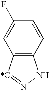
C12=C(NN=[*C]1)C=CC(F)=C2
